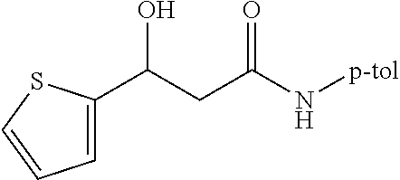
C(CC(N[p-tol])=O)(O)C1=CC=CS1
